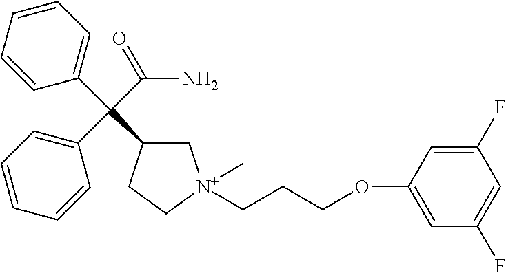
C1C(C(C2=CC=CC=C2)(C(N)=O)C2=CC=CC=C2)CC[N+]1(CCCOC1=CC(F)=CC(F)=C1)C
